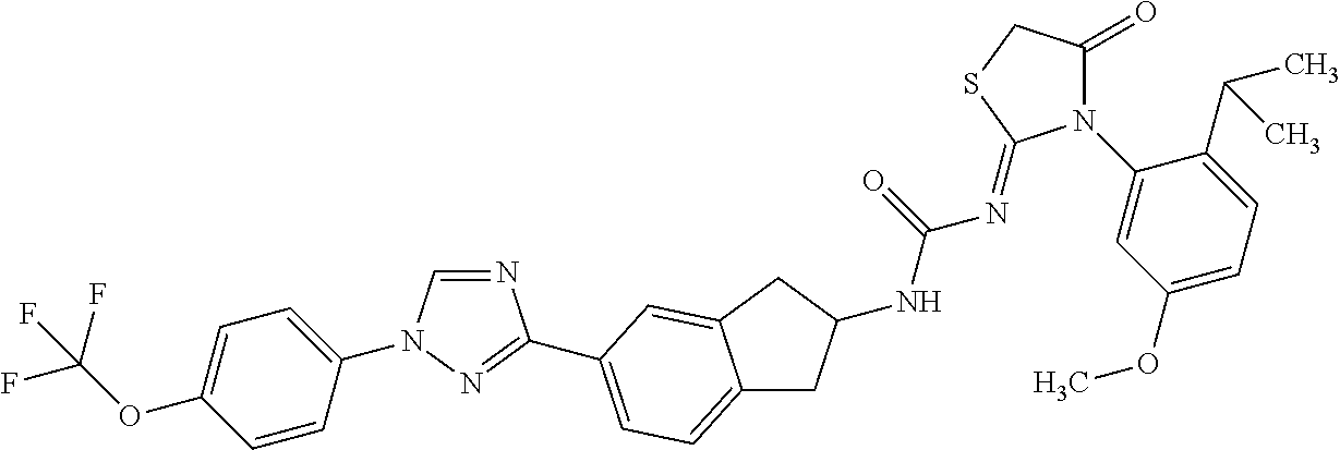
C1=CC(N2C=NC(C3=CC=C4CC(NC(=O)N=C5N(C6=CC(OC)=CC=C6C(C)C)C(=O)CS5)CC4=C3)=N2)=CC=C1OC(F)(F)F
